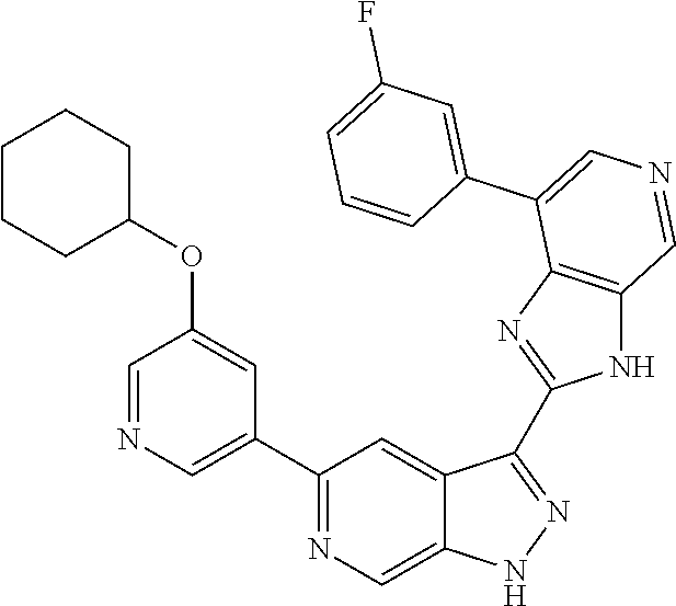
C1(C2=CN=CC(OC3CCCCC3)=C2)=NC=C2C(=C1)C(C1=NC3=C(N1)C=NC=C3C1=CC(F)=CC=C1)=NN2
